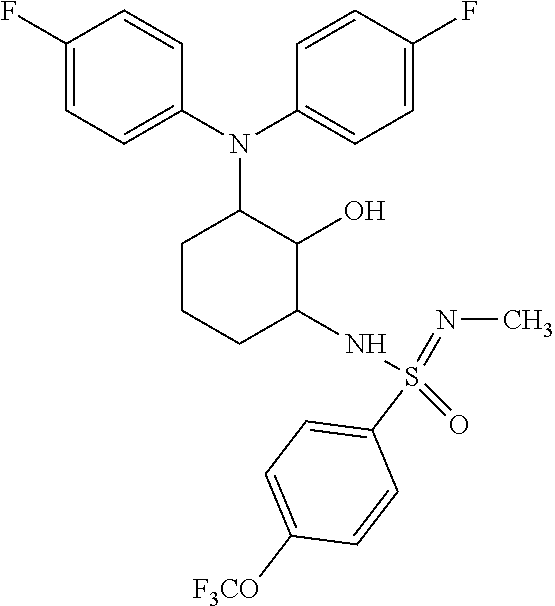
C1(F)=CC=C(N(C2=CC=C(F)C=C2)C2CCCC(NS(=NC)(=O)C3=CC=C([F3CO])C=C3)C2O)C=C1
